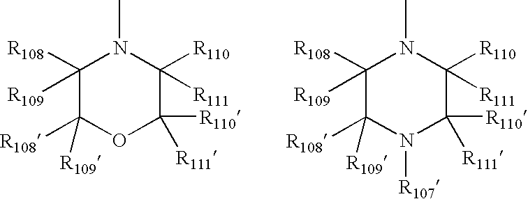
C1([R108])([R109])C([R108])([R109])OC([R110])([R111])C([R110])([R111])N1C.C1([R108])([R109])C([R108])([R109])N([R107])C([R110])([R111])C([R110])([R111])N1C
